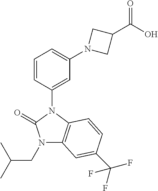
C1=CC(N2C(=O)N(CC(C)C)C3=C2C=CC(C(F)(F)F)=C3)=CC(N2CC(C(O)=O)C2)=C1
